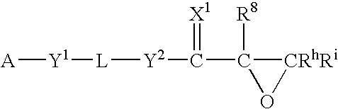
[A][Y1][L][Y2]C(C1([R8])[CRhRi]O1)=[X1]
